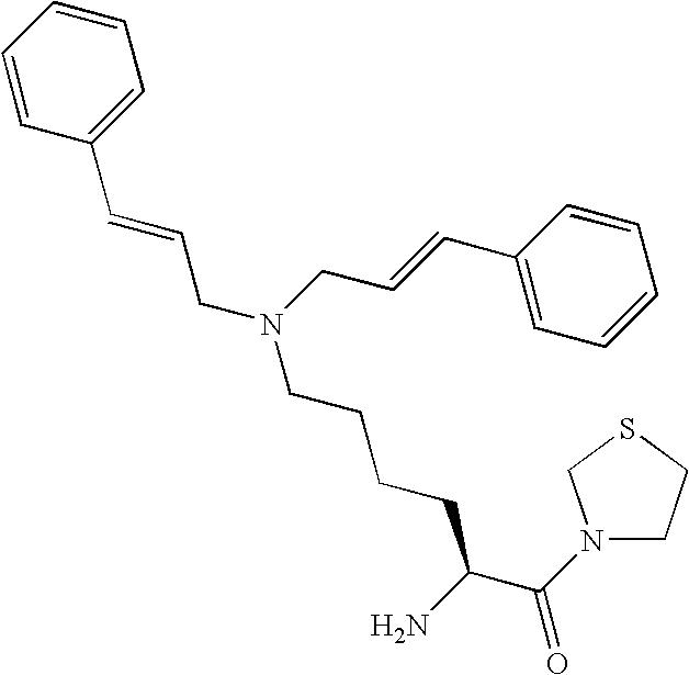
C1=CC=CC(C=CCN(CCCCC(C(=O)N2CCSC2)N)CC=CC2=CC=CC=C2)=C1
